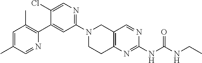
N1(C2=NC=C(Cl)C(C3=C(C)C=C(C)C=N3)=C2)CCC2=C(C1)C=NC(NC(NCC)=O)=N2
